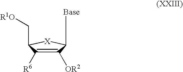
C1([OR2])=C([R6])C(C[R1O])[X]C1[Base]
